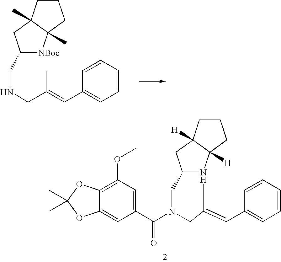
C1(CNCC(=CC2=CC=CC=C2)C)[NBoc]C2(C)C(C)(C1)CCC2.C12=C(OC)C=C(C(N3CC4N(C5([H])C([H])(C4)CCC5)C(=CC4=CC=CC=C4)C3)=O)C=C1OC(C)(C)O2
